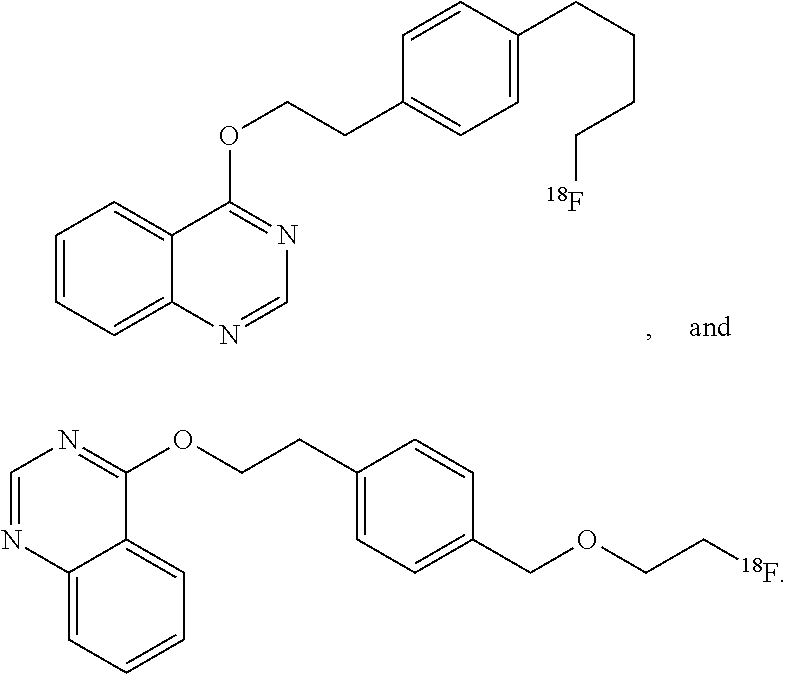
C1=CC=C2C(=C1)C(OCCC1=CC=C(CCCC[18F])C=C1)=NC=N2.C12=CC=CC=C1C(OCCC1=CC=C(COCC[18F])C=C1)=NC=N2
